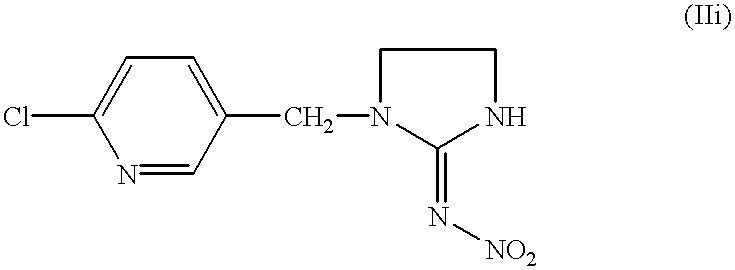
N1=CC(CN2C(=N[NO2])NCC2)=CC=C1Cl
